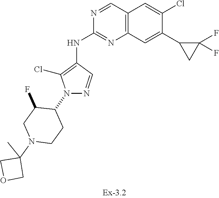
C1OCC1(N1CCC(N2N=CC(NC3=NC4=C(C=N3)C=C(Cl)C(C3C(F)(F)C3)=C4)=C2Cl)C(F)C1)C
